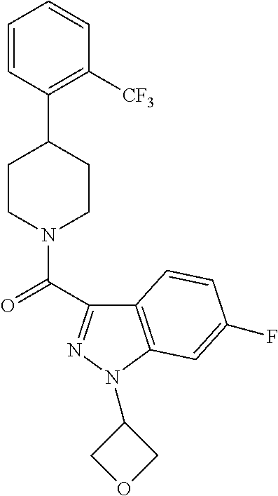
C1=CC(C2CCN(C(=O)C3=NN(C4COC4)C4=C3C=CC(F)=C4)CC2)=C([CF3])C=C1
